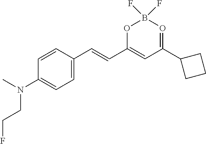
O1C(C=CC2=CC=C(N(C)CCF)C=C2)=CC(C2CCC2)=OB1(F)F
